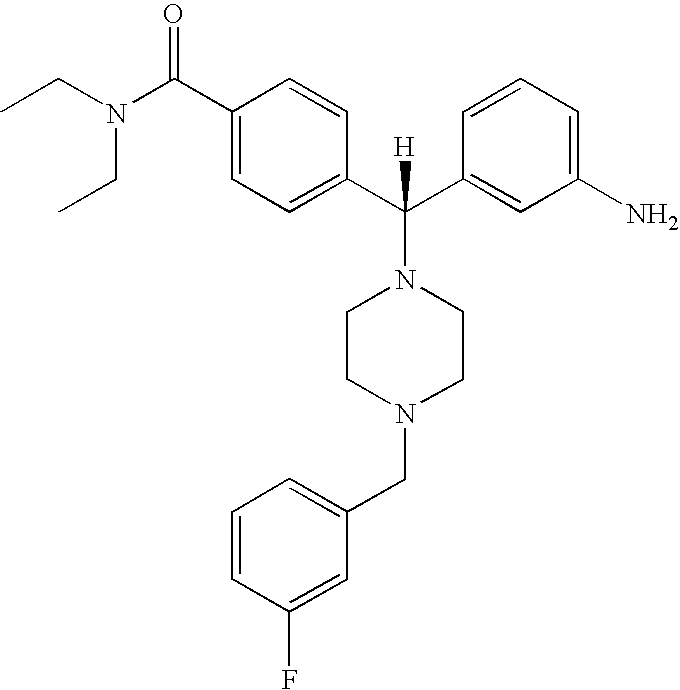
CCN(CC)C(C1=CC=C(C(C2=CC(N)=CC=C2)([H])N2CCN(CC3=CC=CC(F)=C3)CC2)C=C1)=O
